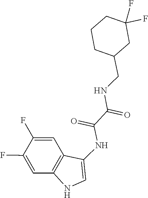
C12=C(C=C(F)C(F)=C1)C(NC(=O)C(NCC1CCCC(F)(F)C1)=O)=CN2
